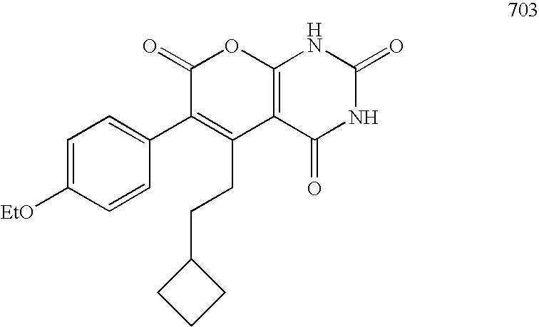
C1(=O)C(C2=CC=C([EtO])C=C2)=C(CCC2CCC2)C2=C(O1)NC(=O)NC2=O
